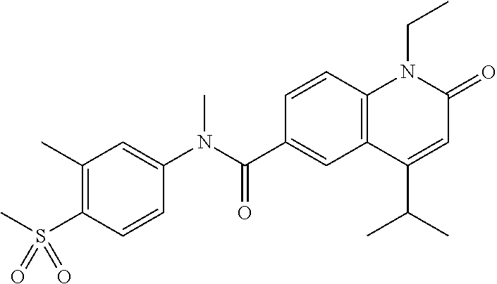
C1(N(C(C2=CC3=C(C=C2)N(CC)C(=O)C=C3C(C)C)=O)C)=CC(C)=C(S(C)(=O)=O)C=C1
